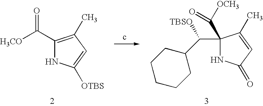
C1(C([H3CO])=O)=C(C)C=C([OTBS])N1.C1(C([OCH3])=O)(C(C2CCCCC2)[TBSO])NC(=O)C=C1C
